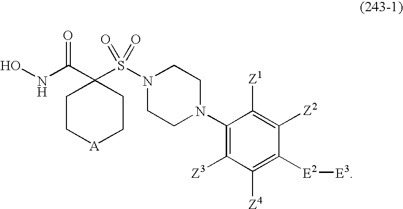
ONC(=O)C1(S(N2CCN(C3=C([Z3])C([Z4])=C([E2][E3])C([Z2])=C3[Z1])CC2)(=O)=O)CC[A]CC1
